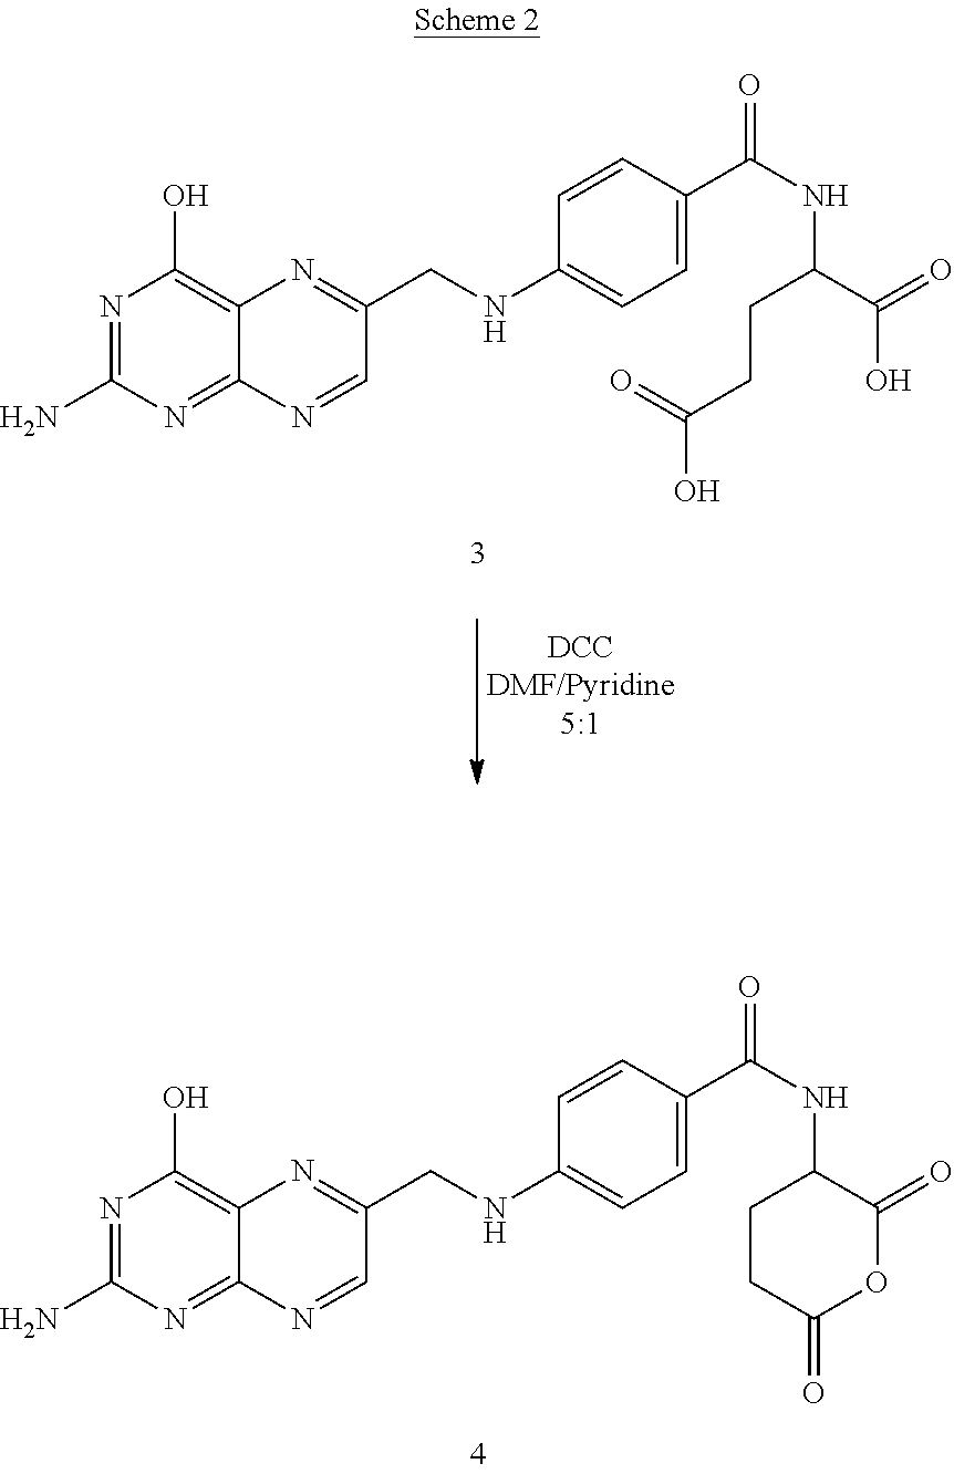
N1=C(N)N=C2C(=C1O)N=C(CNC1=CC=C(C(NC(C(=O)O)CCC(O)=O)=O)C=C1)C=N2.N1=C(N)N=C2C(=C1O)N=C(CNC1=CC=C(C(NC3C(=O)OC(=O)CC3)=O)C=C1)C=N2
